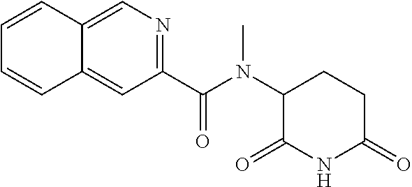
C1C(=O)NC(=O)C(N(C(C2=NC=C3C(=C2)C=CC=C3)=O)C)C1
